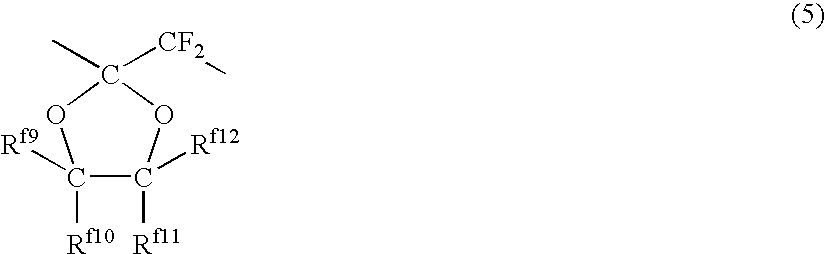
C1([Rf9])([Rf10])C([Rf12])([Rf11])OC([CF2]C)(C)O1
